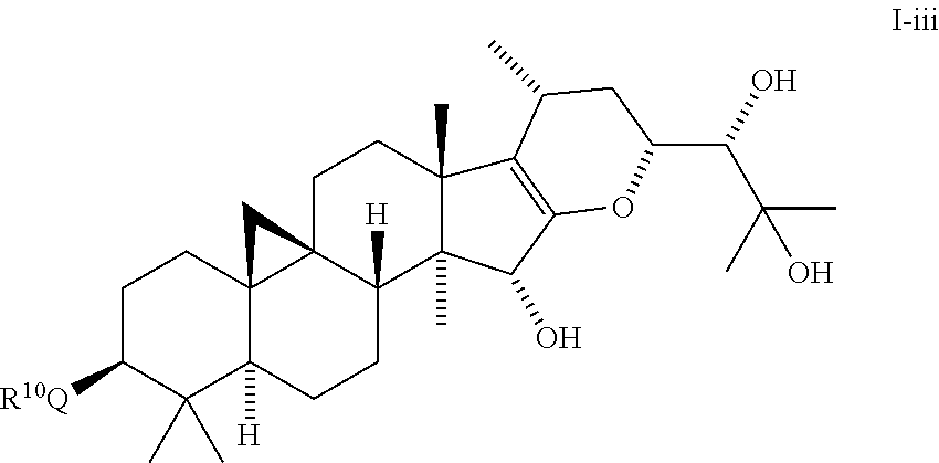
C1C([R10Q])C(C)(C)C2([H])C3(C1)C1(CCC4(C)C(C)(C1([H])CC2)C(O)C1=C4C(C)CC(C(O)C(C)(C)O)O1)C3
